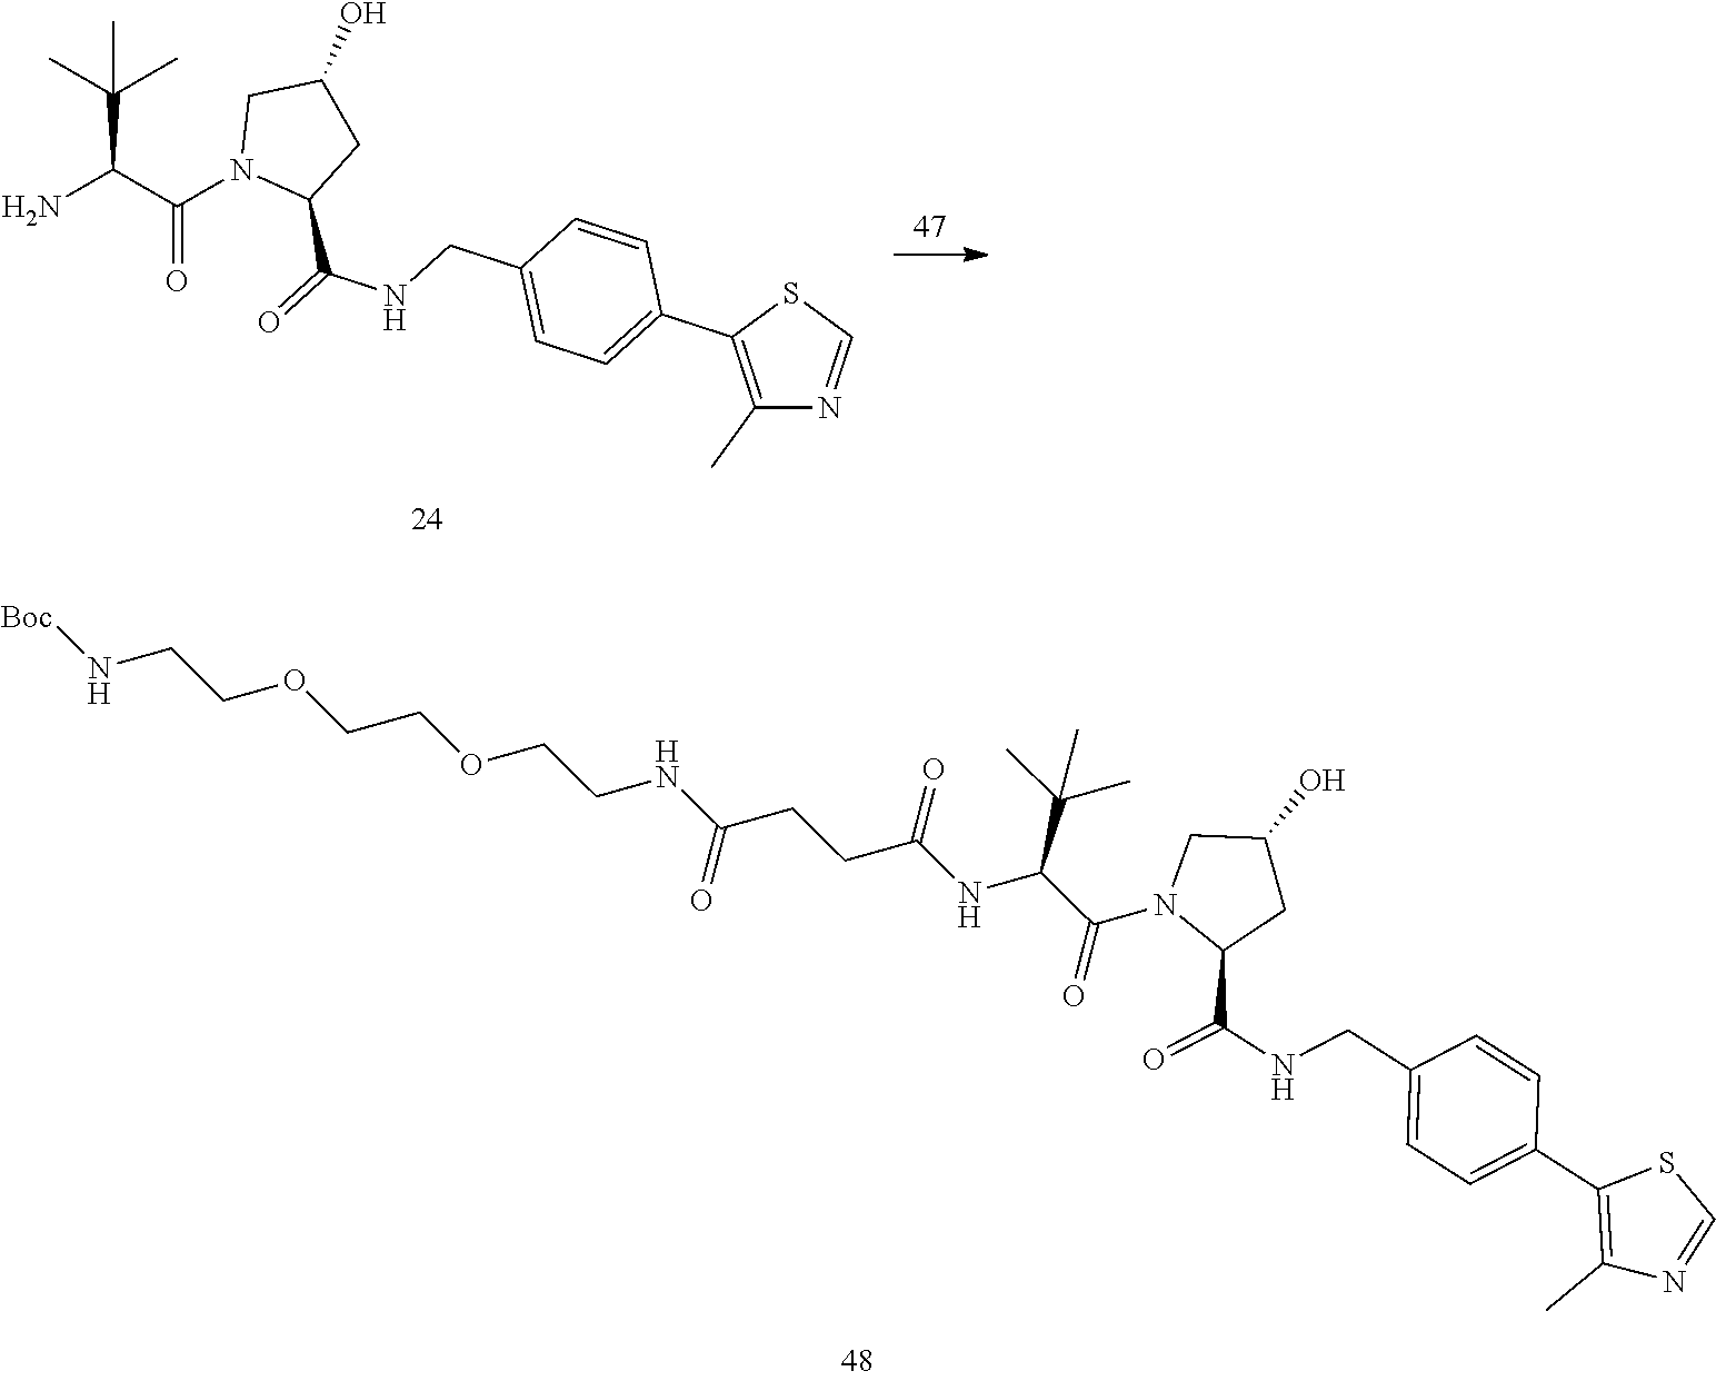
NC(C(N1C(C(NCC2=CC=C(C3=C(C)N=CS3)C=C2)=O)CC(O)C1)=O)C(C)(C)C.[Boc]NCCOCCOCCNC(CCC(NC(C(N1C(C(NCC2=CC=C(C3=C(C)N=CS3)C=C2)=O)CC(O)C1)=O)C(C)(C)C)=O)=O
